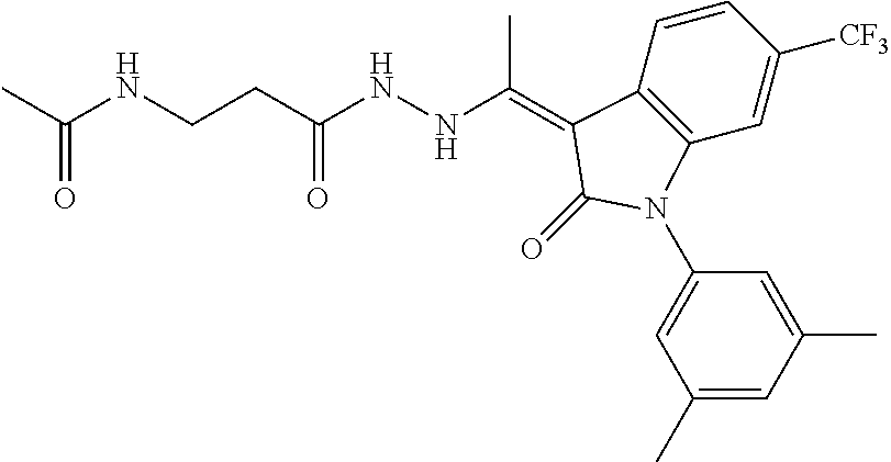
CC(NNC(CCNC(C)=O)=O)=C1C2=C(C=C([CF3])C=C2)N(C2=CC(C)=CC(C)=C2)C1=O
